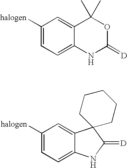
C1([halogen])=CC=C2C(=C1)C(C)(C)OC(=[D])N2.C1([halogen])=CC=C2C(=C1)C1(C(=[D])N2)CCCCC1
